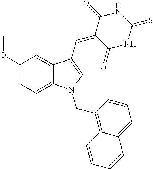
C1(OC)=CC=C2C(=C1)C(C=C1C(=O)NC(=S)NC1=O)=CN2CC1=C2C(=CC=C1)C=CC=C2
